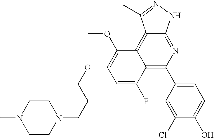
CN1CCN(CCCOC2=C(OC)C3=C4C(=NC(C5=CC=C(O)C(Cl)=C5)=C3C(F)=C2)NN=C4C)CC1
